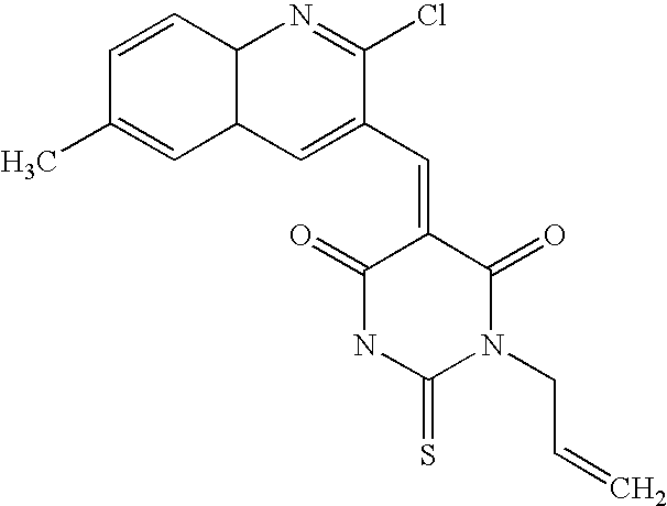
C12C(C=CC(C)=C1)N=C(Cl)C(C=C1C(=O)NC(=S)N(CC=C)C1=O)=C2
